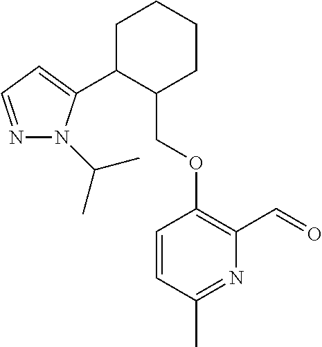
C1C(C2=CC=NN2C(C)C)C(COC2=C(C=O)N=C(C)C=C2)CCC1
